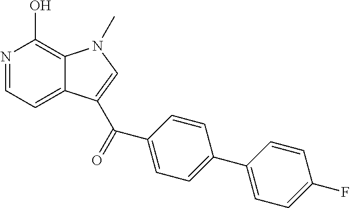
N1=CC=C2C(=C1O)N(C)C=C2C(=O)C1=CC=C(C2=CC=C(F)C=C2)C=C1
